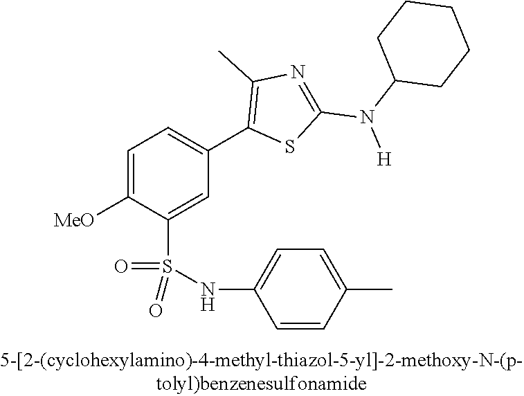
C1=C([OMe])C(S(NC2=CC=C(C)C=C2)(=O)=O)=CC(C2=C(C)N=C(N(C3CCCCC3)[H])S2)=C1
